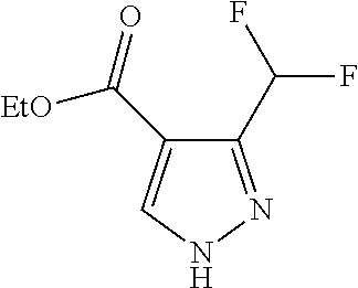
C1(C(F)F)=NNC=C1C(=O)[EtO]
